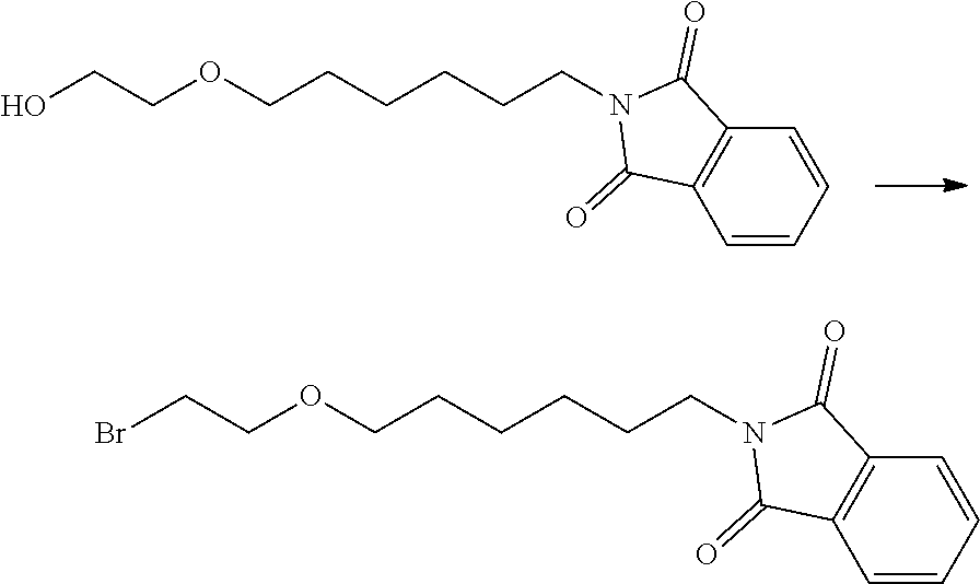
C1=CC2=C(C=C1)C(=O)N(CCCCCCOCCO)C2=O.C1=CC2=C(C=C1)C(=O)N(CCCCCCOCCBr)C2=O
